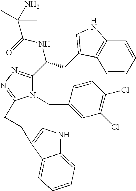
N1(CC2=CC(Cl)=C(Cl)C=C2)C(C(CC2=CNC3=C2C=CC=C3)NC(=O)C(N)(C)C)=NN=C1CCC1=CNC2=CC=CC=C21
